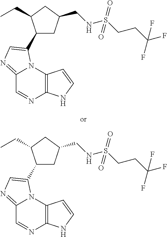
C12=NC=C(C3CC(CNS(CCC(F)(F)F)(=O)=O)CC3CC)N1C1=C(N=C2)NC=C1.C12=NC=C(C3CC(CNS(CCC(F)(F)F)(=O)=O)CC3CC)N1C1=C(N=C2)NC=C1
